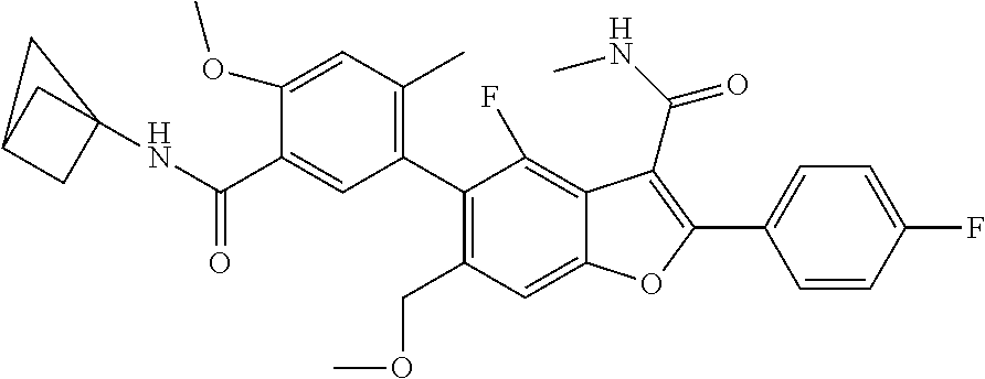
C1(C2=C(C)C=C(OC)C(C(=O)NC34CC(C3)C4)=C2)=C(COC)C=C2C(=C1F)C(C(=O)NC)=C(C1=CC=C(F)C=C1)O2
